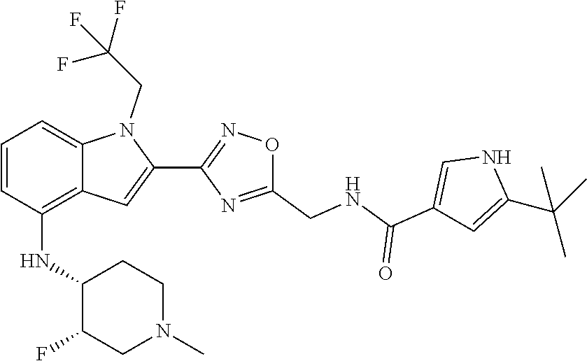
N1C(C(C)(C)C)=CC(C(=O)NCC2=NC(C3=CC4=C(NC5C(F)CN(C)CC5)C=CC=C4N3CC(F)(F)F)=NO2)=C1
